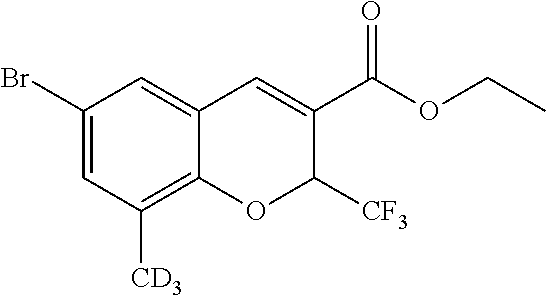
C1(Br)=CC([CD3])=C2C(=C1)C=C(C(OCC)=O)C([CF3])O2
